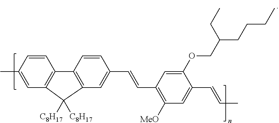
C1=CC(C)=CC2=C1C1=C(C=C(C=CC3=C([MeO])C=C(C=CC)C(OCC(CCCC)CC)=C3)C=C1)C2([C8H17])[C8H17]
